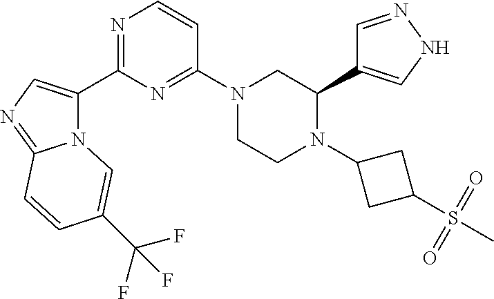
N12C(C3=NC=CC(N4CCN(C5CC(S(C)(=O)=O)C5)C(C5=CNN=C5)C4)=N3)=CN=C1C=CC(C(F)(F)F)=C2
